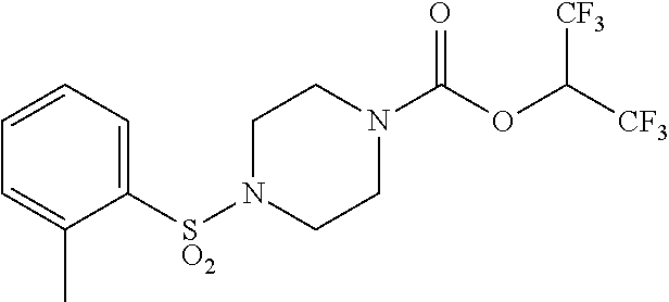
[SO2](N1CCN(C(OC([CF3])[CF3])=O)CC1)C1=CC=CC=C1C
